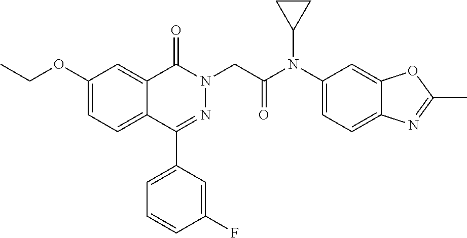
C1(OCC)=CC=C2C(=C1)C(=O)N(CC(=O)N(C1=CC=C3C(=C1)OC(C)=N3)C1CC1)N=C2C1=CC=CC(F)=C1
